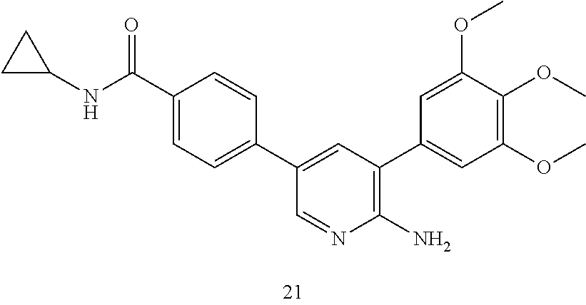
C1C(NC(C2=CC=C(C3=CC(C4=CC(OC)=C(OC)C(OC)=C4)=C(N)N=C3)C=C2)=O)C1
